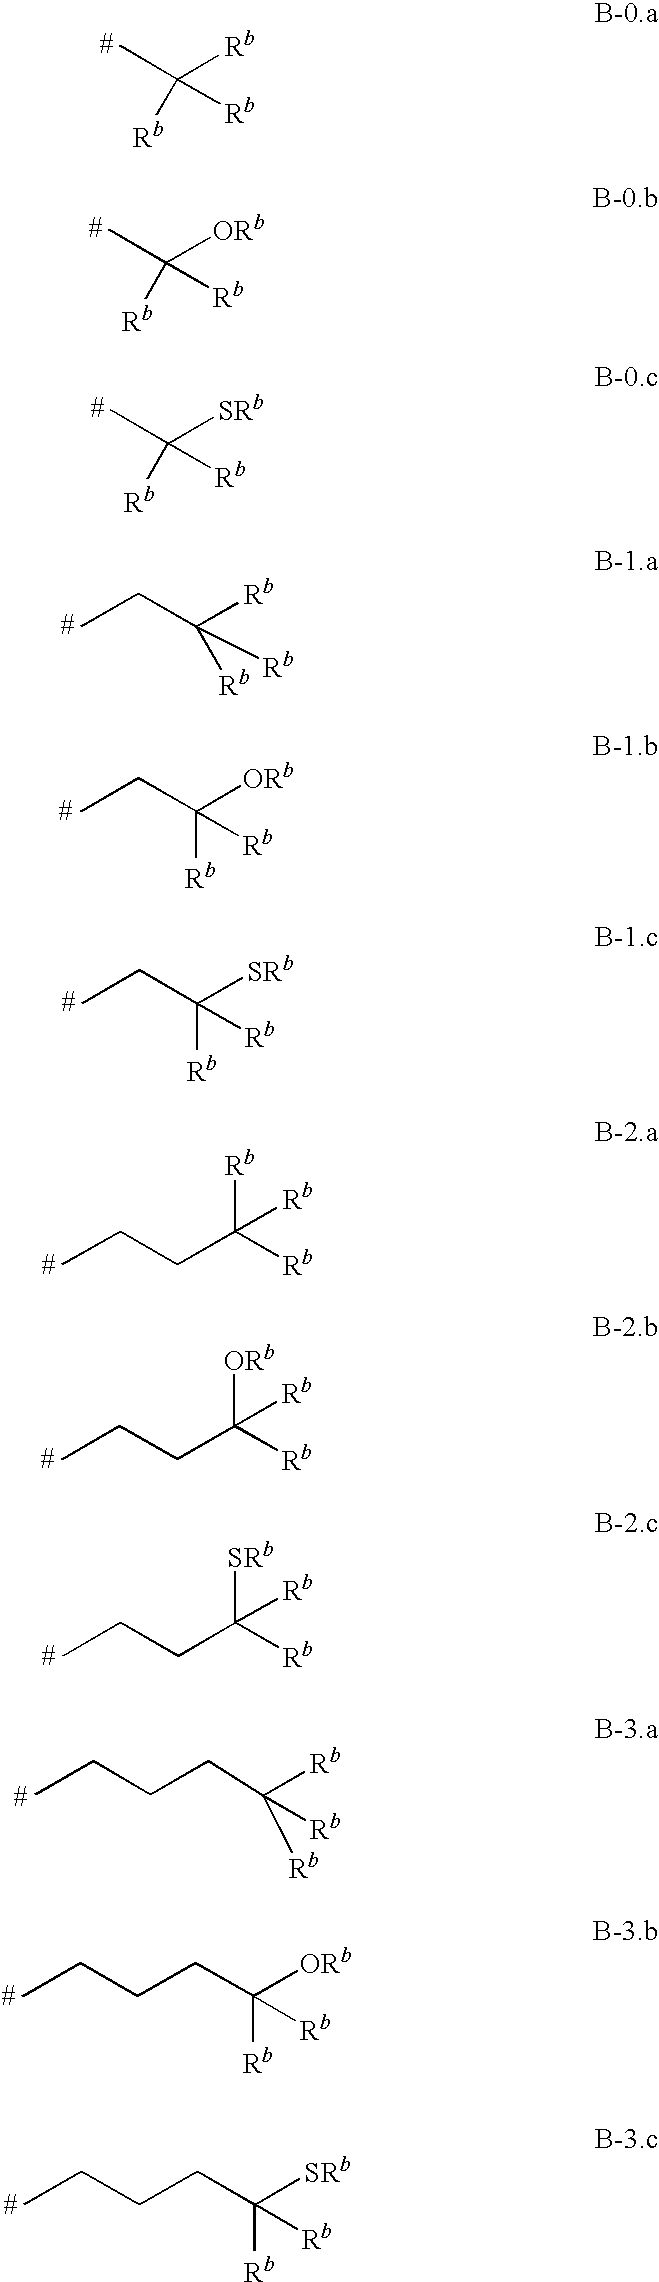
CC([Rb])([Rb])[Rb].CC([ORb])([Rb])[Rb].CC([SRb])([Rb])[Rb].C(C([Rb])([Rb])[Rb])C.C(C([ORb])([Rb])[Rb])C.C(C([SRb])([Rb])[Rb])C.CCCC([Rb])([Rb])[Rb].CCCC([Rb])([ORb])[Rb].CCCC([Rb])([SRb])[Rb].CCCCC([Rb])([Rb])[Rb].CCCCC([Rb])([ORb])[Rb].CCCCC([Rb])([SRb])[Rb]
